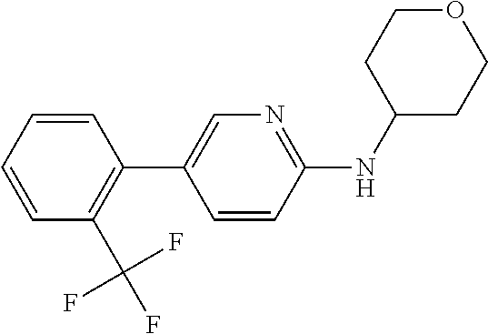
C1=CC=CC(C(F)(F)F)=C1C1=CN=C(NC2CCOCC2)C=C1
